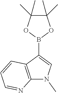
C12=C(C(B3OC(C)(C)C(C)(C)O3)=CN1C)C=CC=N2
